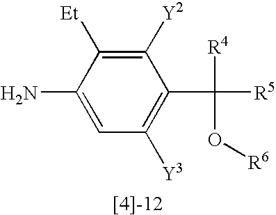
C1=C(N)C([Et])=C([Y2])C(C([R4])([R5])O[R6])=C1[Y3]
